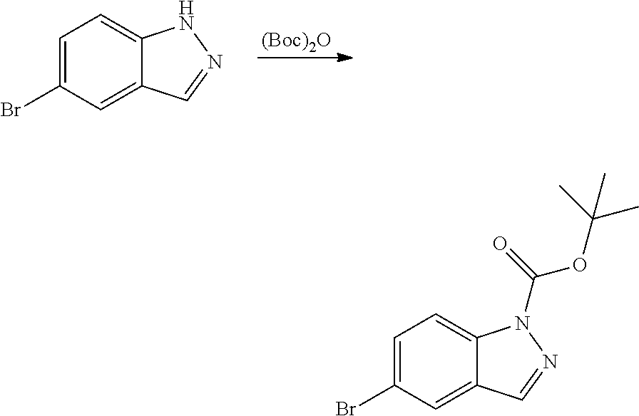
[(Boc)2O].C1=C(Br)C=C2C(=C1)NN=C2.C1=C(Br)C=C2C(=C1)N(C(=O)OC(C)(C)C)N=C2
